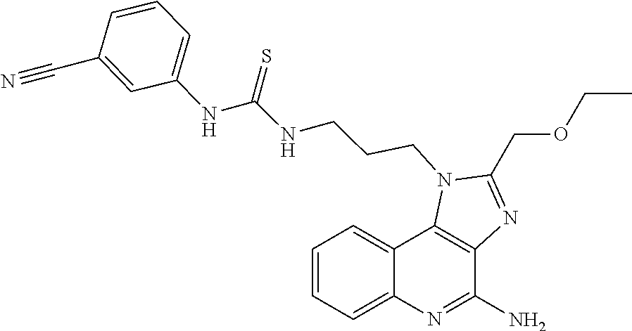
C1=C(C#N)C=CC=C1NC(NCCCN1C(COCC)=NC2=C1C1=CC=CC=C1N=C2N)=S
